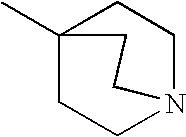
C12(C)CCN(CC1)CC2
